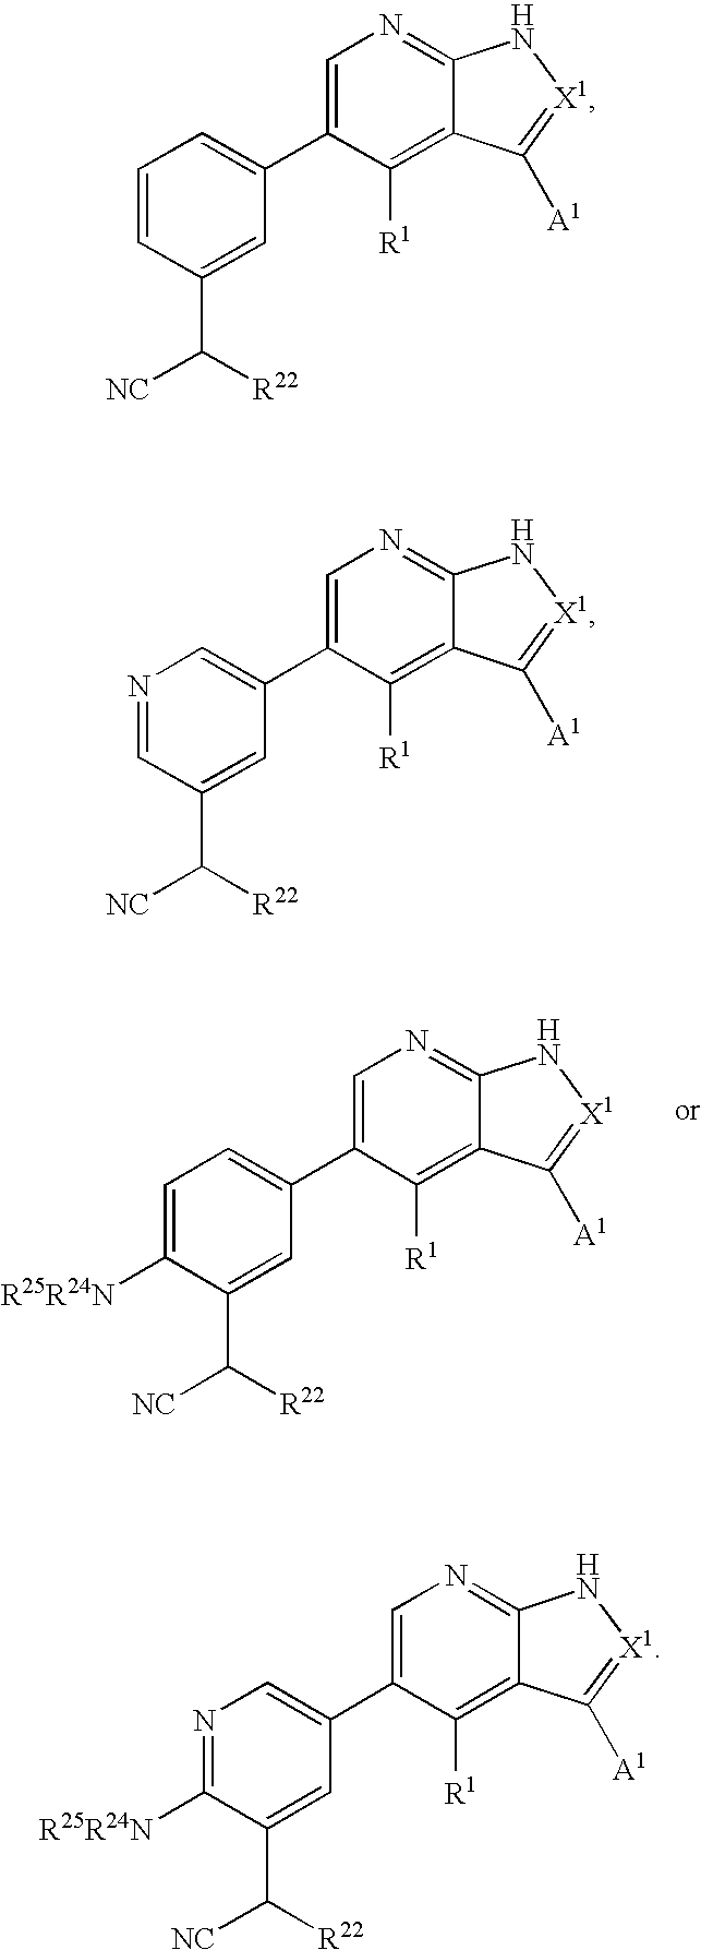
C1=C([R25R24N])C(C([R22])[NC])=CC(C2=CN=C3C(=C2[R1])C([A1])=[X1]N3)=C1.C1=CC(C([R22])[NC])=CC(C2=CN=C3C(=C2[R1])C([A1])=[X1]N3)=C1.N1=CC(C([R22])[NC])=CC(C2=CN=C3C(=C2[R1])C([A1])=[X1]N3)=C1.N1=C([R25R24N])C(C([R22])[NC])=CC(C2=CN=C3C(=C2[R1])C([A1])=[X1]N3)=C1
